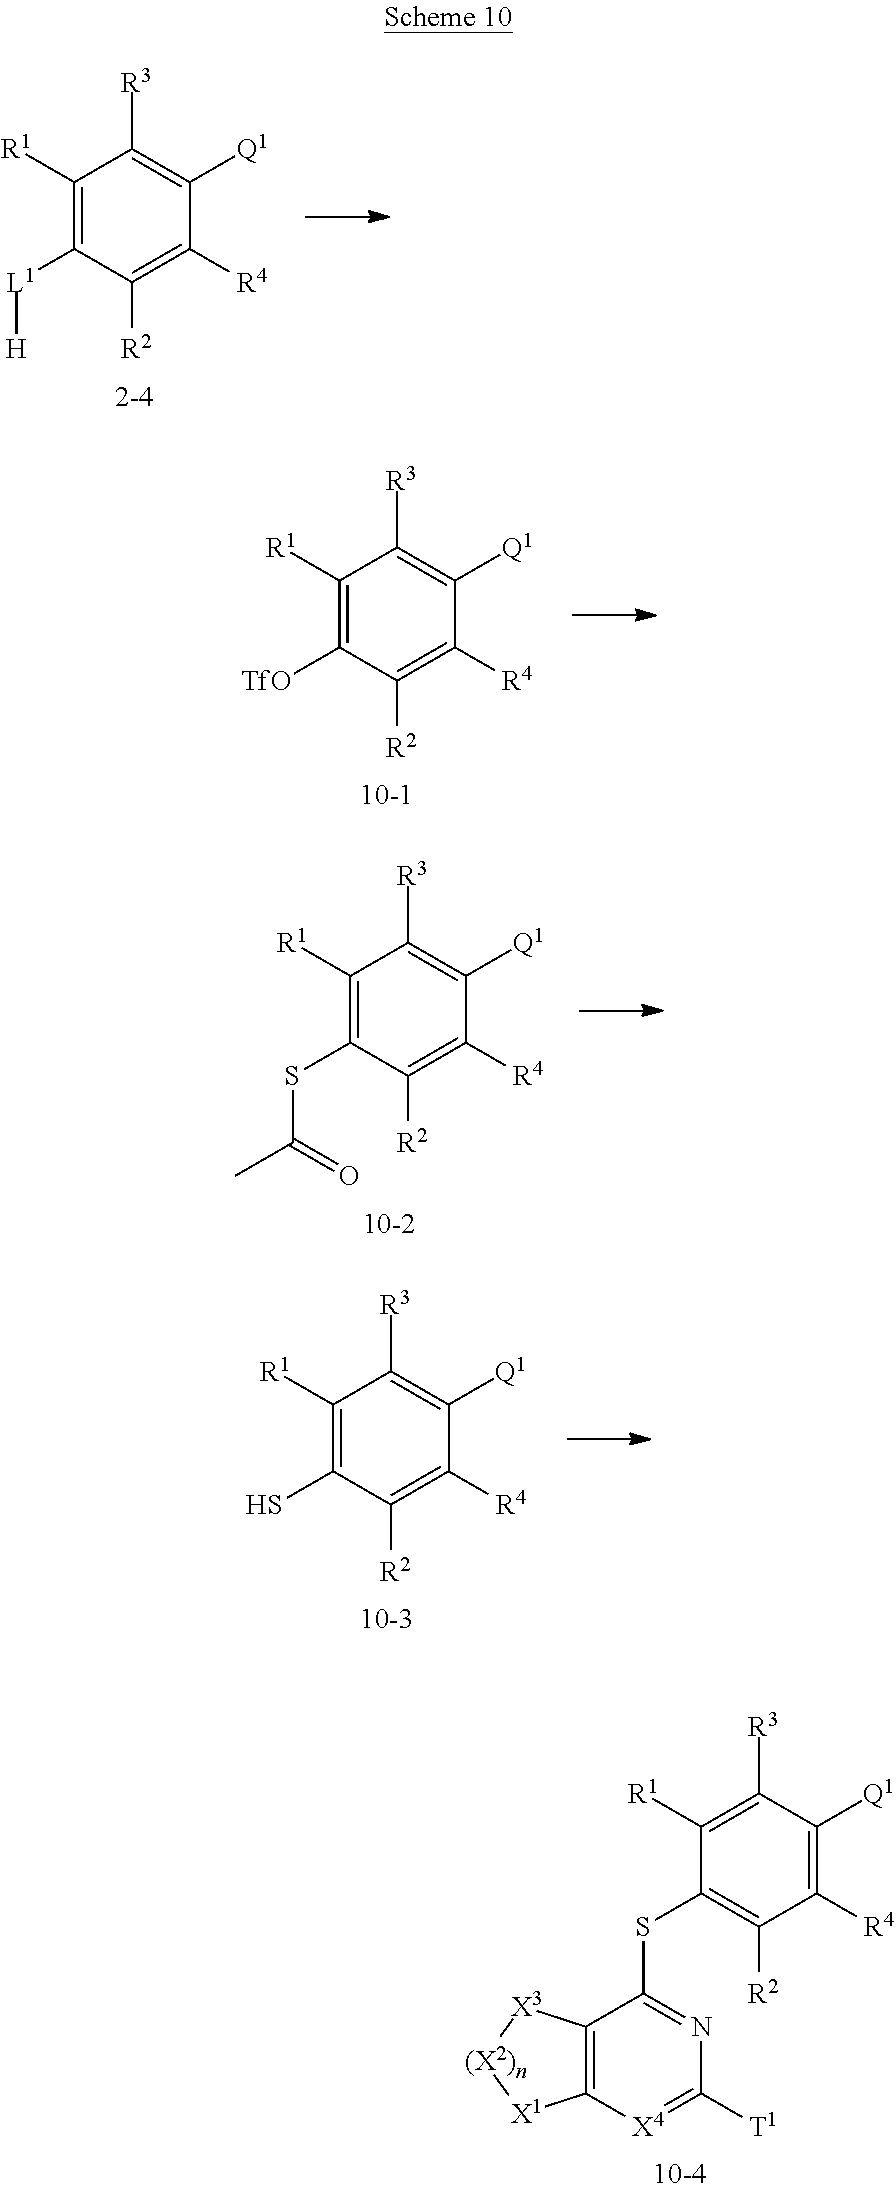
C1([R1])=C([L1][H])C([R2])=C([R4])C([Q1])=C1[R3].C1([R1])=C([TfO])C([R2])=C([R4])C([Q1])=C1[R3].C1([R1])=C(SC(C)=O)C([R2])=C([R4])C([Q1])=C1[R3].C1([R1])=C(S)C([R2])=C([R4])C([Q1])=C1[R3].C1([R1])=C([R3])C([Q1])=C([R4])C([R2])=C1SC1=NC([T1])=[X4]C2=C1[X3][(X2)n][X1]2
